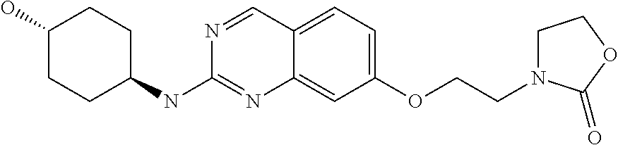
C1CC(NC2=NC3=CC(OCCN4CCOC4=O)=CC=C3C=N2)CCC1O
